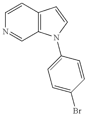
C1=CC2=C(C=N1)N(C1=CC=C(Br)C=C1)C=C2
